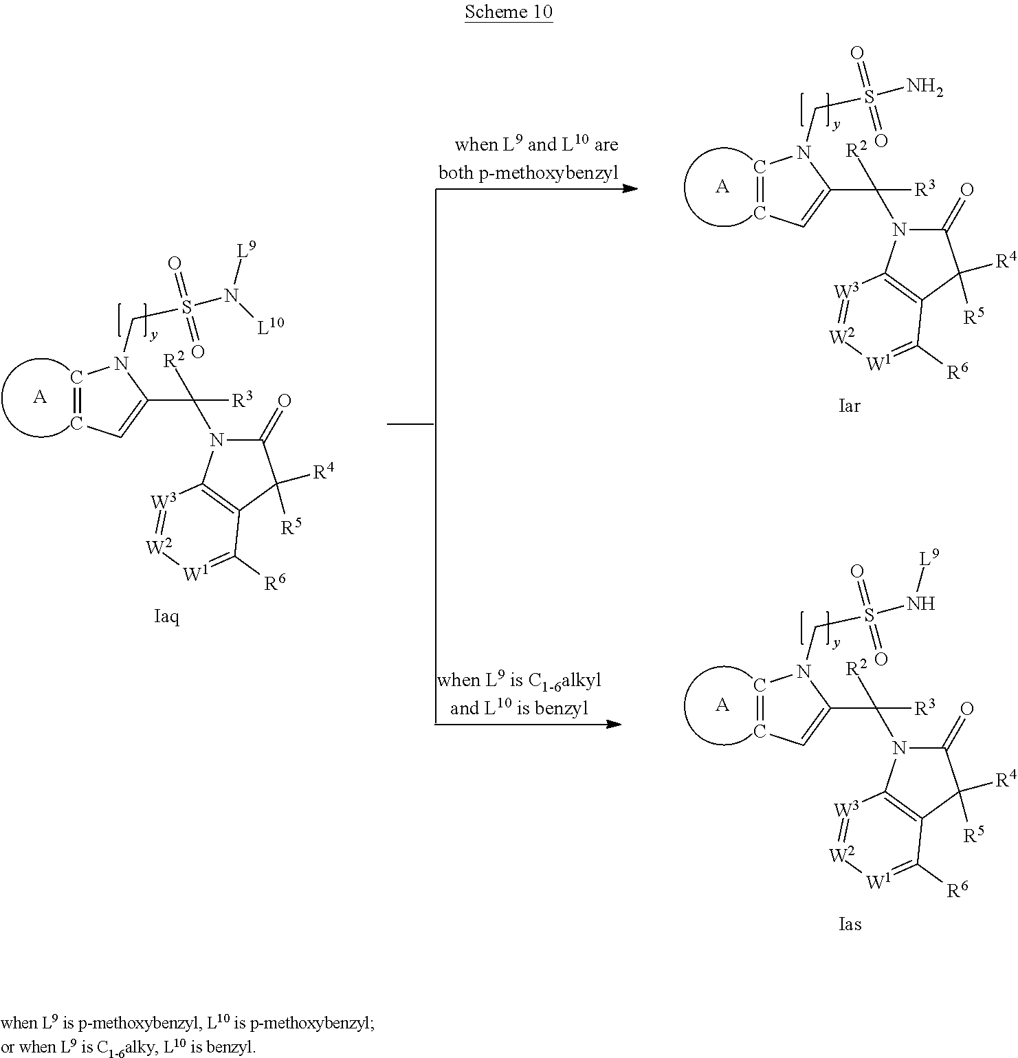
[Iaq].[A].[Iar].[A].C1=CC=C(C(N2C(=O)C([R4])([R5])C3=C2[W3]=[W2][W1]=C3[R6])([R3])[R2])N1CS(N)(=O)=O.[Ias].[A].C1=CC=C(C(N2C(=O)C([R4])([R5])C3=C2[W3]=[W2][W1]=C3[R6])([R3])[R2])N1CS(N[L9])(=O)=O.C1=CC=C(C(N2C(=O)C([R4])([R5])C3=C2[W3]=[W2][W1]=C3[R6])([R3])[R2])N1CS(N([L10])[L9])(=O)=O
